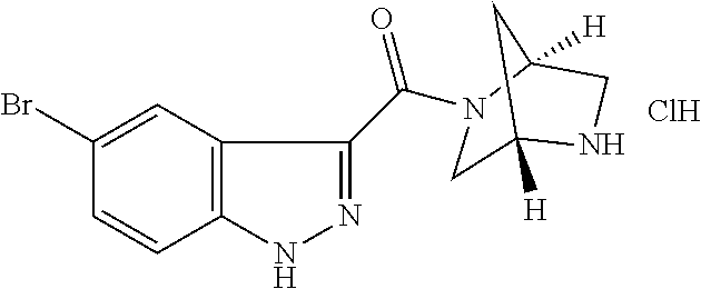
C1(C(=O)N2CC3([H])NCC2([H])C3)=NNC2=C1C=C(Br)C=C2.Cl
